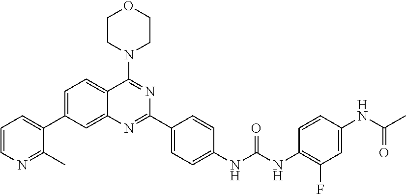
C1=CN=C(C)C(C2=CC=C3C(=C2)N=C(C2=CC=C(NC(NC4=C(F)C=C(NC(C)=O)C=C4)=O)C=C2)N=C3N2CCOCC2)=C1
